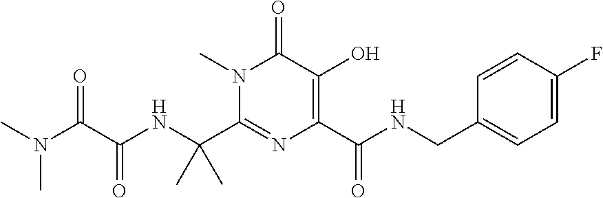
C1=C(F)C=CC(CNC(C2=C(O)C(=O)N(C)C(C(NC(C(N(C)C)=O)=O)(C)C)=N2)=O)=C1
